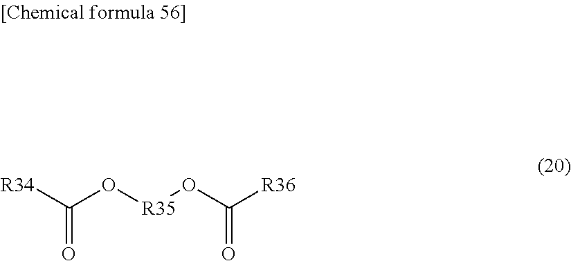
[R34]C(O[R35]OC([R36])=O)=O
